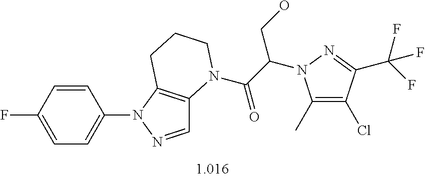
C1=CC(F)=CC=C1N1N=CC2=C1CCCN2C(=O)C(CO)N1C(C)=C(Cl)C(C(F)(F)F)=N1
